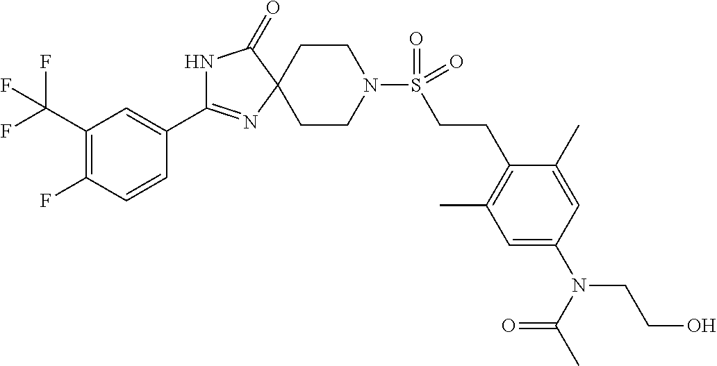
N1C(C2=CC(C(F)(F)F)=C(F)C=C2)=NC2(C1=O)CCN(S(CCC1=C(C)C=C(N(C(C)=O)CCO)C=C1C)(=O)=O)CC2
